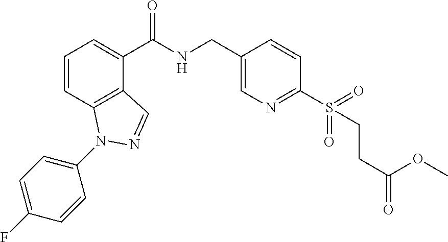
C1=CC2=C(C(C(NCC3=CN=C(S(=O)(=O)CCC(=O)OC)C=C3)=O)=C1)C=NN2C1=CC=C(F)C=C1
